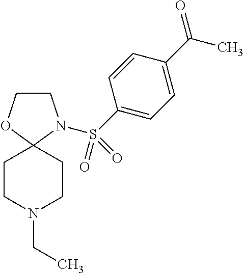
C1COC2(N1S(C1=CC=C(C(C)=O)C=C1)(=O)=O)CCN(CC)CC2
